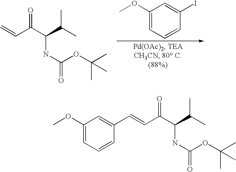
C=CC(C(C(C)C)NC(=O)OC(C)(C)C)=O.C1(OC)=CC=CC(I)=C1.C(C(C(C(C)C)NC(=O)OC(C)(C)C)=O)=CC1=CC(OC)=CC=C1
